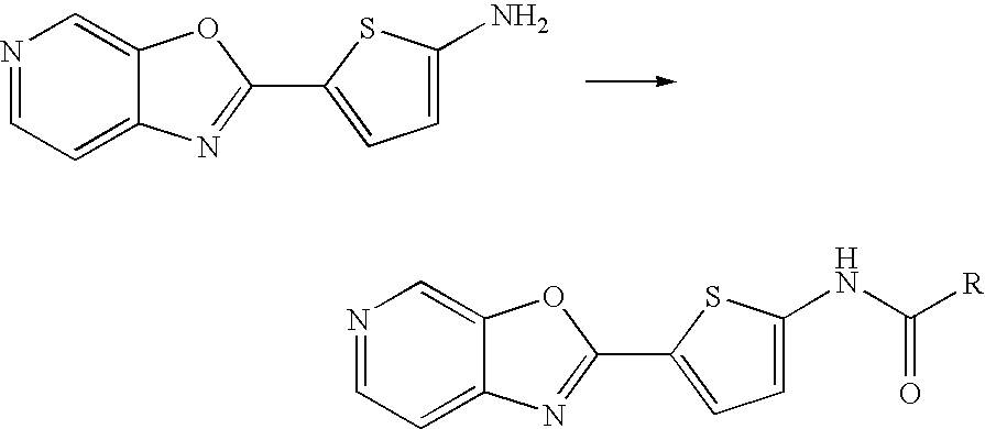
N1=CC=C2C(=C1)OC(C1=CC=C(N)S1)=N2.N1=CC=C2C(=C1)OC(C1=CC=C(NC([R])=O)S1)=N2
